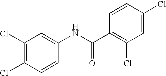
C1(Cl)=C(Cl)C=CC(NC(C2=C(Cl)C=C(Cl)C=C2)=O)=C1
